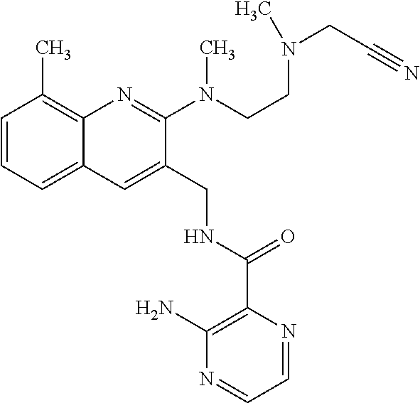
C1=CC=C2C(=C1C)N=C(N(C)CCN(CC#N)C)C(CNC(C1=C(N)N=CC=N1)=O)=C2
